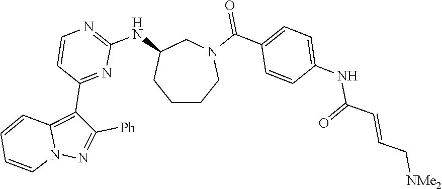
C1CCN(C(C2=CC=C(NC(C=CC[NMe2])=O)C=C2)=O)CC(NC2=NC=CC(C3=C4N(N=C3[Ph])C=CC=C4)=N2)C1
